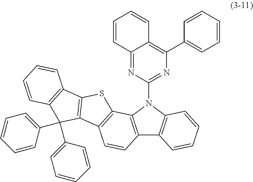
C12=C(N(C3=NC(C4=CC=CC=C4)=C4C(=N3)C=CC=C4)C3=C1C=CC=C3)C1=C(C=C2)C2=C(S1)C1=C(C2(C2=CC=CC=C2)C2=CC=CC=C2)C=CC=C1
